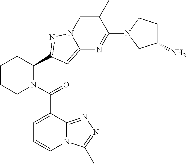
C1CCN(C(=O)C2=CC=CN3C2=NN=C3C)C(C2=NN3C=C(C)C(N4CC(N)CC4)=NC3=C2)C1
